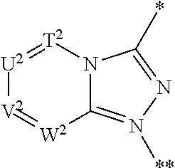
C12=N([**])N=C(*)N1[T2]=[U2][V2]=[W2]2
